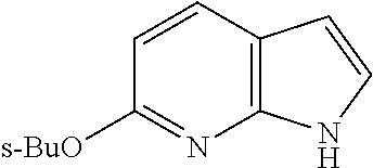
C12=C(C=CC([s-BuO])=N1)C=CN2
